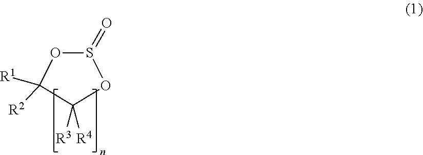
S1(=O)OC([R2])([R1])C([R4])([R3])O1
